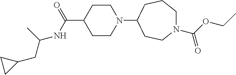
C1CN(C2CCN(C(OCC)=O)CCC2)CCC1C(=O)NC(CC1CC1)C
